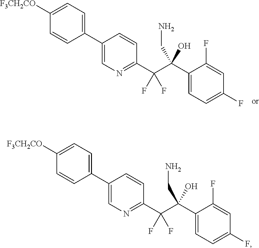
C1(C2=CN=C(C(C(C3=CC=C(F)C=C3F)(CN)O)(F)F)C=C2)=CC=C([F3CH2CO])C=C1.C1(C2=CN=C(C(C(C3=CC=C(F)C=C3F)(CN)O)(F)F)C=C2)=CC=C([F3CH2CO])C=C1
